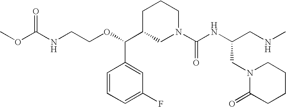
O=C(NCCOC(C1CN(C(NC(CNC)CN2C(=O)CCCC2)=O)CCC1)C1=CC(F)=CC=C1)OC
